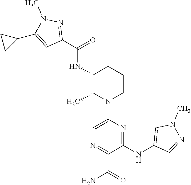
C1(C(NC2C(C)N(C3=CN=C(C(N)=O)C(NC4=CN(C)N=C4)=N3)CCC2)=O)=NN(C)C(C2CC2)=C1
